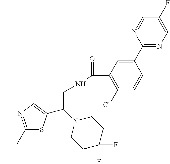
C1(CC)=NC=C(C(N2CCC(F)(F)CC2)CNC(=O)C2=C(Cl)C=CC(C3=NC=C(F)C=N3)=C2)S1
